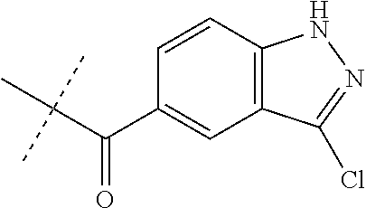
C(C(C1=CC2=C(C=C1)NN=C2Cl)=O)(C)(C)C
